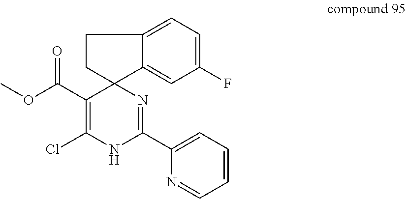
C1=C2C3(CCC2=CC=C1F)C(C(OC)=O)=C(Cl)NC(C1=CC=CC=N1)=N3
